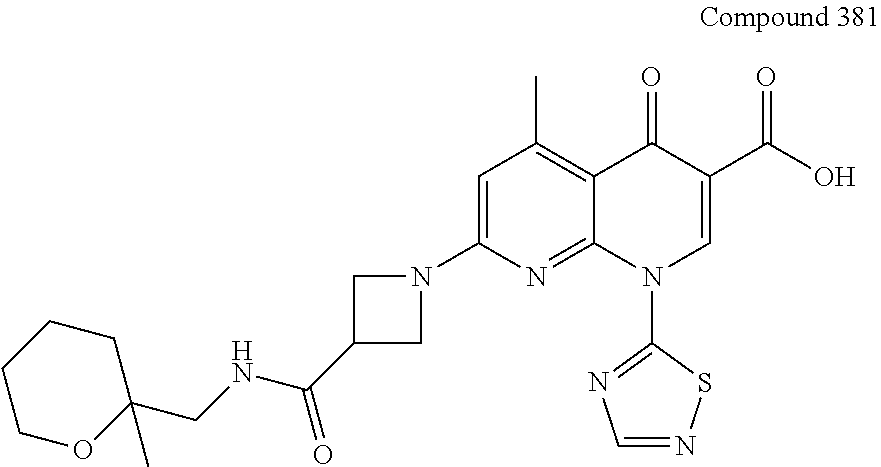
C1=C(N2CC(C(NCC3(C)CCCCO3)=O)C2)N=C2C(=C1C)C(=O)C(C(O)=O)=CN2C1=NC=NS1
